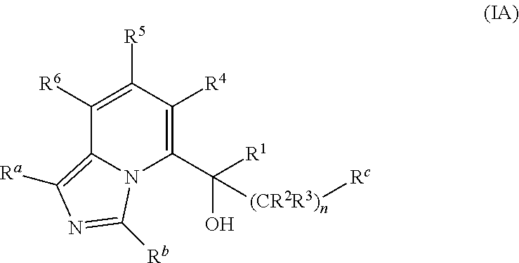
C1(C([R1])(O)[(CR2R3)n][Rc])=C([R4])C([R5])=C([R6])C2=C([Ra])N=C([Rb])N12
